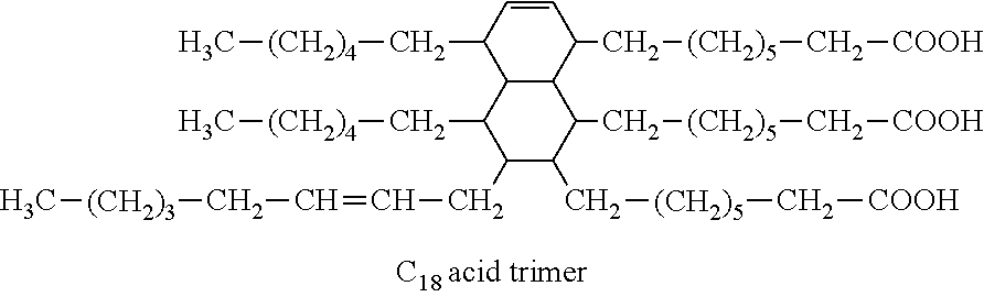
C1(C[(CH2)4]C)C2C(C(C[(CH2)5]C[COOH])C=C1)C(C[(CH2)5]C[COOH])C(C[(CH2)5]C[COOH])C(CC=CC[(CH2)3]C)C2C[(CH2)4]C
